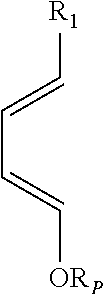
[R1]C=CC=C[ORP]
